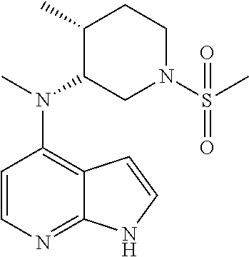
C1=CN=C2C(=C1N(C)C1CN(S(C)(=O)=O)CCC1C)C=CN2
